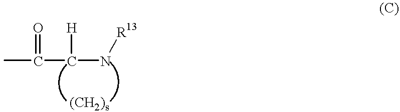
CC(=O)C([H])N[R13].[(CH2)s]
